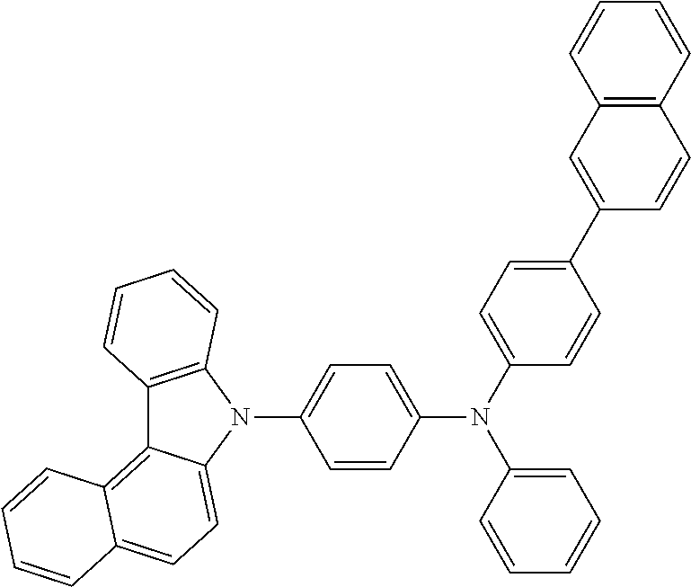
C1=CC(N(C2=CC=C(C3=CC4=C(C=C3)C=CC=C4)C=C2)C2=CC=CC=C2)=CC=C1N1C2=C(C3=C4C(=CC=C13)C=CC=C4)C=CC=C2
